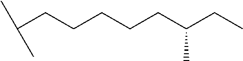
C(CCCCCC(CC)C)(C)C
